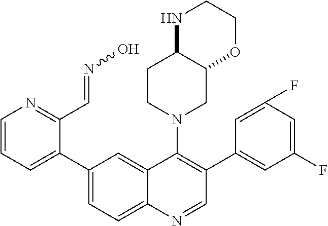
C1=CC=C(C2=CC=C3C(=C2)C(N2CC4C(CC2)NCCO4)=C(C2=CC(F)=CC(F)=C2)C=N3)C(C=NO)=N1
